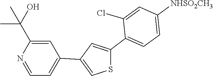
C1(C2=CC(C3=CC=NC(C(C)(C)O)=C3)=CS2)=CC=C([NHSO2CH3])C=C1Cl
